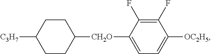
C1=C([CH2O]C2CCC([C3H7])CC2)C(F)=C(F)C([OC2H5])=C1
